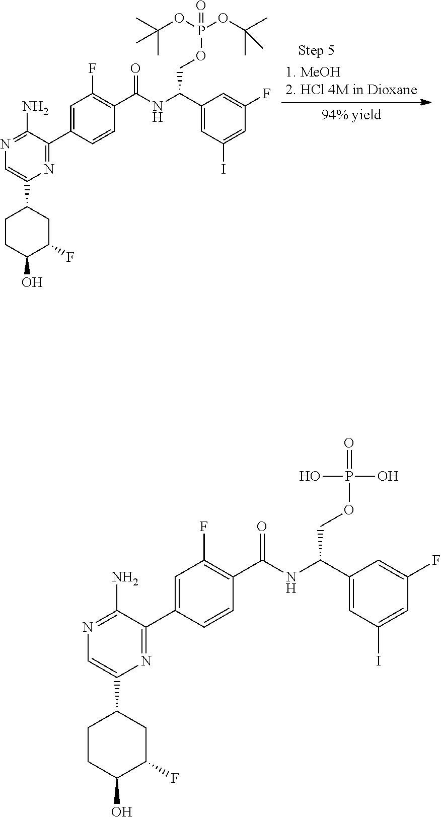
N1=C(N)C(C2=CC(F)=C(C(NC(C3=CC(I)=CC(F)=C3)COP(=O)(OC(C)(C)C)OC(C)(C)C)=O)C=C2)=NC(C2CCC(O)C(F)C2)=C1.N1=C(N)C(C2=CC(F)=C(C(NC(C3=CC(I)=CC(F)=C3)COP(=O)(O)O)=O)C=C2)=NC(C2CCC(O)C(F)C2)=C1
